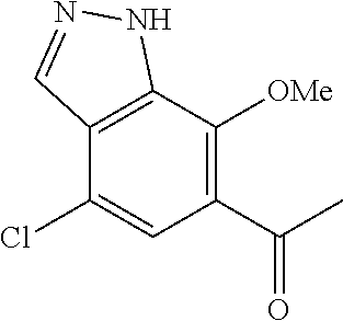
C12=C(C([OMe])=C(C(C)=O)C=C1Cl)NN=C2
